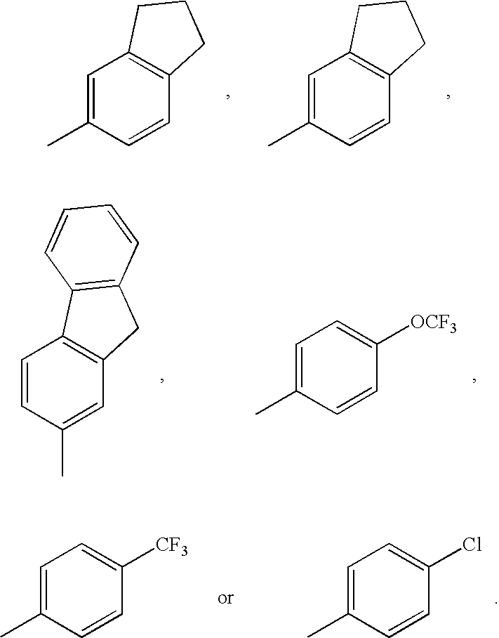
C1=C(C)C=CC2=C1CCC2.C1=C(C)C=CC2=C1CCC2.C1=CC(C)=CC2=C1C1=C(C2)C=CC=C1.C1=C(C)C=CC([OCF3])=C1.C1=C(C)C=CC([CF3])=C1.C1=C(C)C=CC(Cl)=C1
